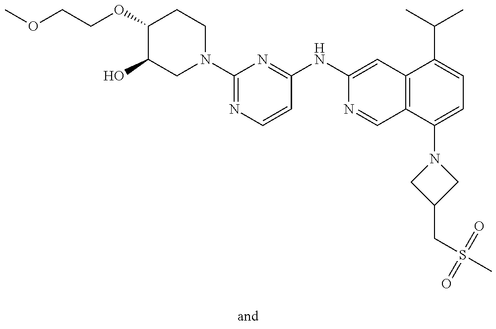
COCCOC1C(O)CN(C2=NC=CC(NC3=CC4=C(C=N3)C(N3CC(CS(C)(=O)=O)C3)=CC=C4C(C)C)=N2)CC1
